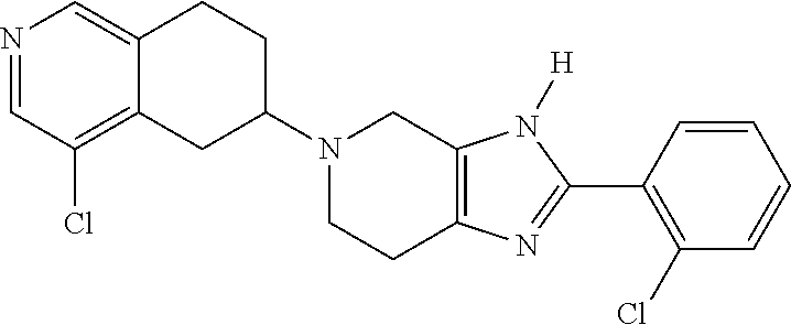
C12=CN=CC(Cl)=C1CC(N1CCC3=C(C1)N([H])C(C1=C(Cl)C=CC=C1)=N3)CC2
